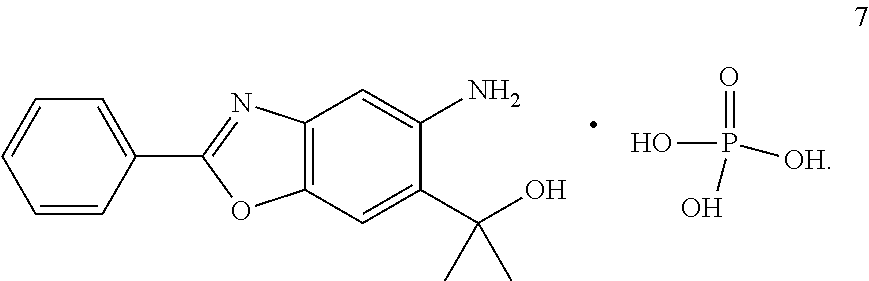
C1=CC(C2=NC3=C(O2)C=C(C(O)(C)C)C(N)=C3)=CC=C1.OP(O)(=O)[OH]
